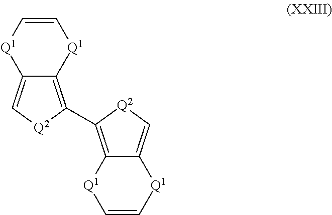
C1=C[Q1]C2=C[Q2]C(C3=C4[Q1]C=C[Q1]C4=C[Q2]3)=C2[Q1]1
